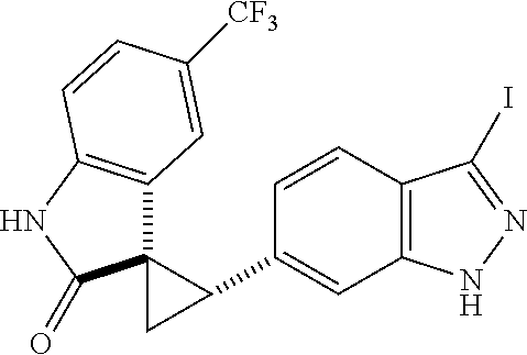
C1(C2C3(C2)C2=C(NC3=O)C=CC([CF3])=C2)=CC2=C(C=C1)C(I)=NN2
